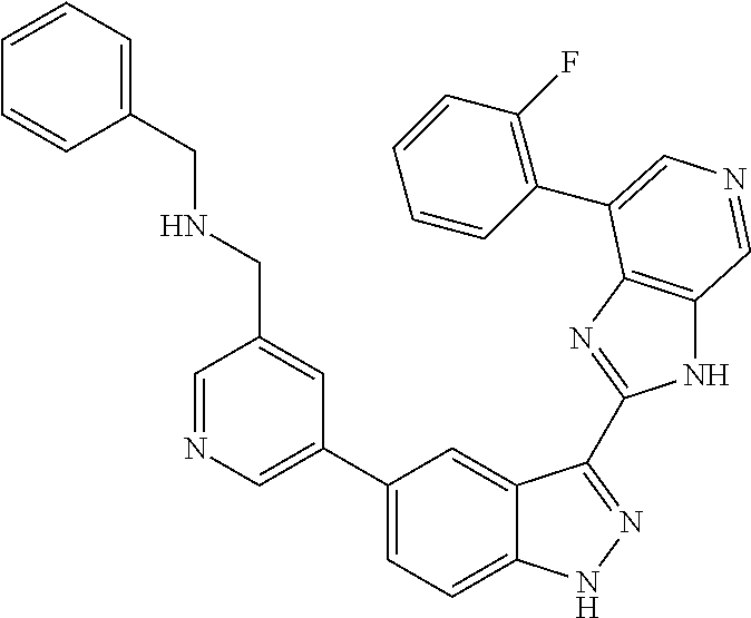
C1(C2=CN=CC(CNCC3=CC=CC=C3)=C2)=CC=C2C(=C1)C(C1=NC3=C(N1)C=NC=C3C1=C(F)C=CC=C1)=NN2
